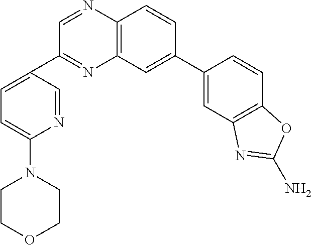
C1=C(C2=CC3=C(N=CC(C4=CC=C(N5CCOCC5)N=C4)=N3)C=C2)C=CC2=C1N=C(N)O2
